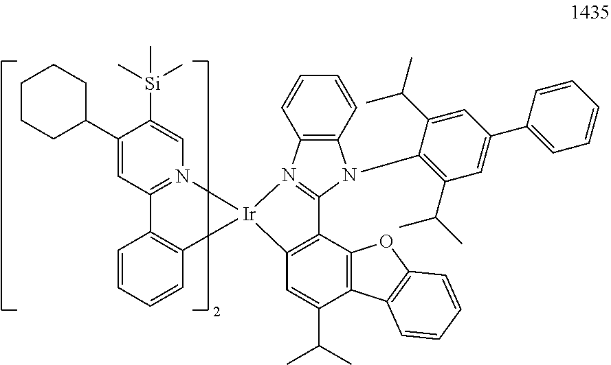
C1(C2CCCCC2)=CC2=N(C=C1[Si](C)(C)C)[Ir]1(C3=C2C=CC=C3)N2=C(N(C3=C(C(C)C)C=C(C4=CC=CC=C4)C=C3C(C)C)C3=C2C=CC=C3)C2=C1C=C(C(C)C)C1=C2OC2=C1C=CC=C2
